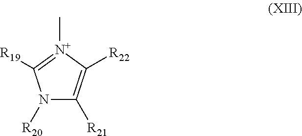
N1([R20])C([R21])=C([R22])[N+](C)=C1[R19]
